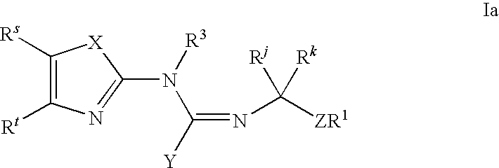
C1([Rs])=C([Rt])N=C(N(C(=NC([Rk])([ZR1])[Rj])[Y])[R3])[X]1
